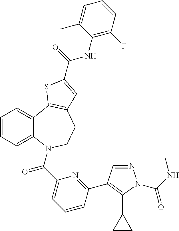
C1=CC=C2C(=C1)C1=C(CCN2C(C2=CC=CC(C3=C(C4CC4)N(C(=O)NC)N=C3)=N2)=O)C=C(C(=O)NC2=C(F)C=CC=C2C)S1
